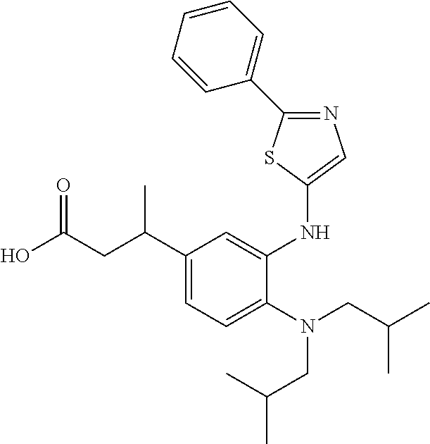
OC(CC(C1=CC=C(N(CC(C)C)CC(C)C)C(NC2=CN=C(C3=CC=CC=C3)S2)=C1)C)=O
